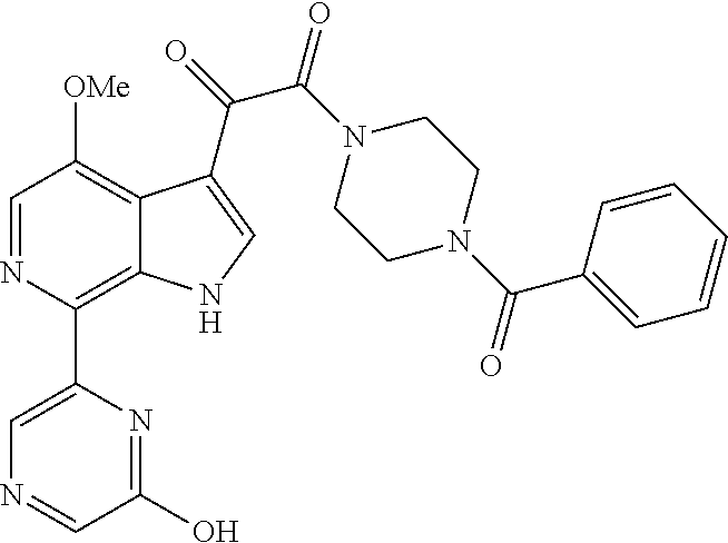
C1(C2=C3C(=C([OMe])C=N2)C(C(=O)C(N2CCN(C(C4=CC=CC=C4)=O)CC2)=O)=CN3)=CN=CC(O)=N1
